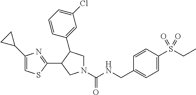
N1(C(NCC2=CC=C(S(CC)(=O)=O)C=C2)=O)CC(C2=CC(Cl)=CC=C2)C(C2=NC(C3CC3)=CS2)C1
